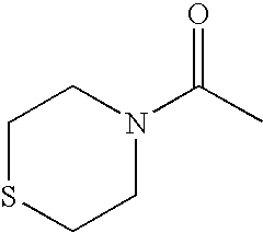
C1SCCN(C(C)=O)C1
